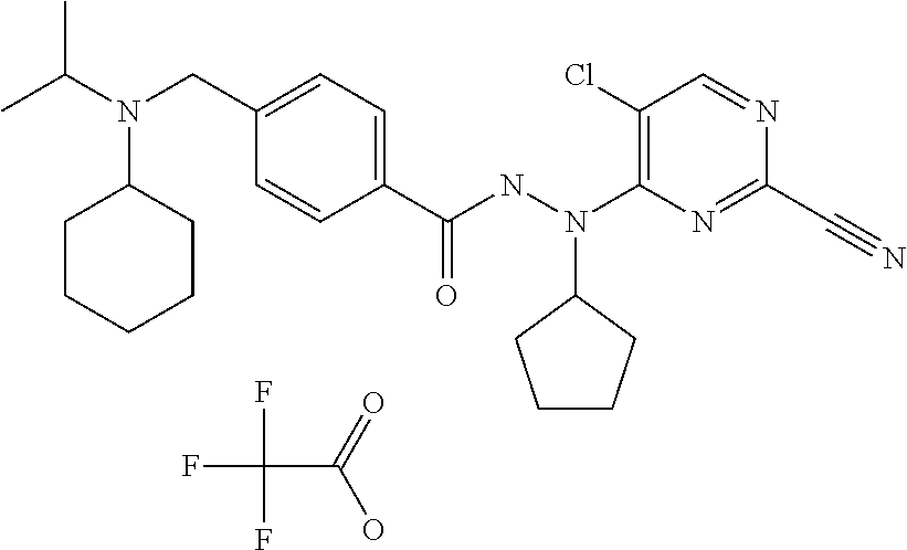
C1=CC(C(NN(C2=C(Cl)C=NC(C#N)=N2)C2CCCC2)=O)=CC=C1CN(C(C)C)C1CCCCC1.FC(F)(F)C(=O)O
